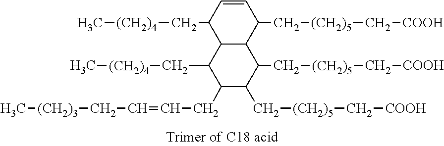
C[(CH2)4]CC1C2C(C(C[(CH2)5]C[COOH])C=C1)C(C[(CH2)5]C[COOH])C(C[(CH2)5]C[COOH])C(CC=CC[(CH2)3]C)C2C[(CH2)4]C
